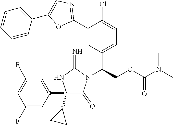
C1(C2=CC(F)=CC(F)=C2)(C2CC2)C(=O)N(C(COC(N(C)C)=O)C2=CC=C(Cl)C(C3=NC=C(C4=CC=CC=C4)O3)=C2)C(=N)N1
